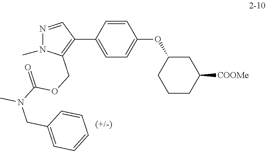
C1(C2=CC=C(OC3CCCC([COOMe])C3)C=C2)=C(COC(N(CC2=CC=CC=C2)C)=O)N(C)N=C1
